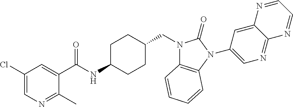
C1(Cl)=CN=C(C)C(C(NC2CCC(CN3C4=C(N(C5=CN=C6C(=C5)N=CC=N6)C3=O)C=CC=C4)CC2)=O)=C1
